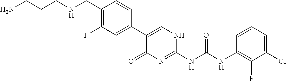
C1(C2=CC(F)=C(CNCCCN)C=C2)=CNC(NC(NC2=C(F)C(Cl)=CC=C2)=O)=NC1=O
